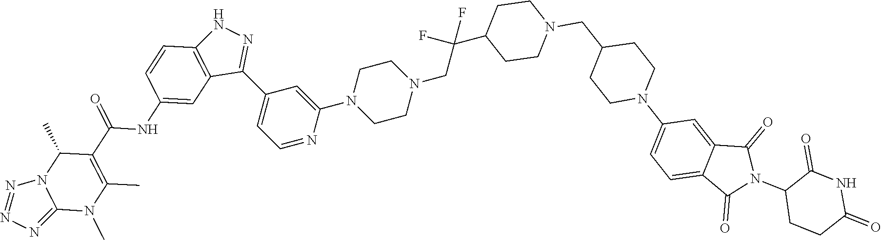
C12=NN=NN1C(C)C(C(=O)NC1=CC3=C(C=C1)NN=C3C1=CC=NC(N3CCN(CC(C4CCN(CC5CCN(C6=CC=C7C(=C6)C(=O)N(C6CCC(=O)NC6=O)C7=O)CC5)CC4)(F)F)CC3)=C1)=C(C)N2C
